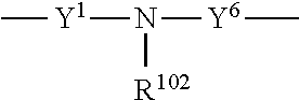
[Y1](N([Y6]C)[R102])C
